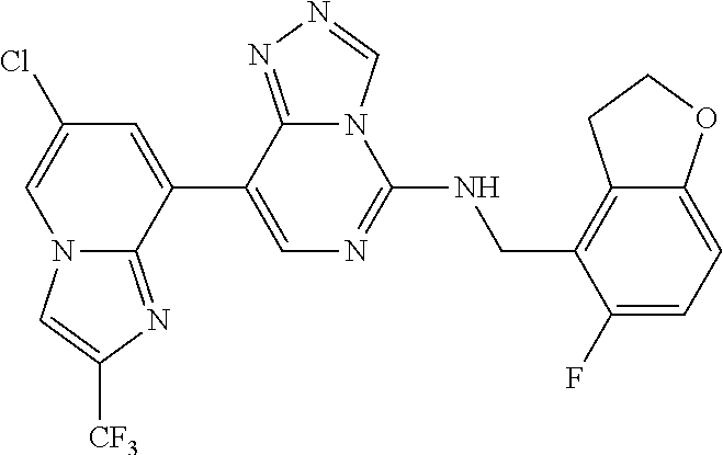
C12=C(CNC3=NC=C(C4=CC(Cl)=CN5C4=NC([CF3])=C5)C4=NN=CN34)C(F)=CC=C1OCC2
